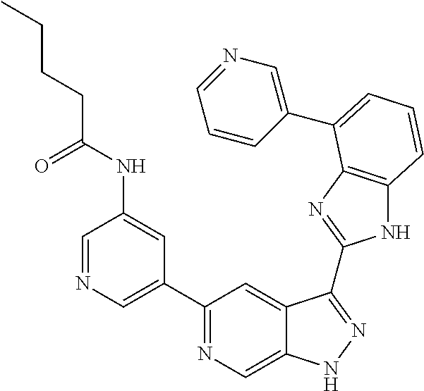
C1=NC=C(C2=NC=C3C(=C2)C(C2=NC4=C(N2)C=CC=C4C2=CN=CC=C2)=NN3)C=C1NC(CCCC)=O
